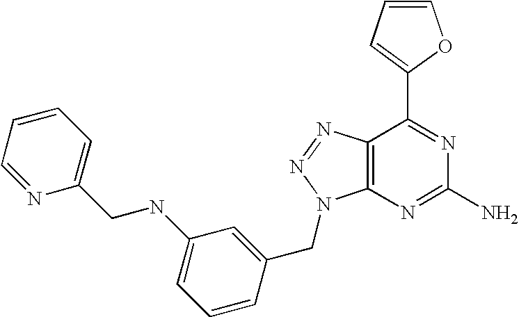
C1=CC=C(C2=NC(N)=NC3=C2N=NN3CC2=CC(NCC3=CC=CC=N3)=CC=C2)O1
